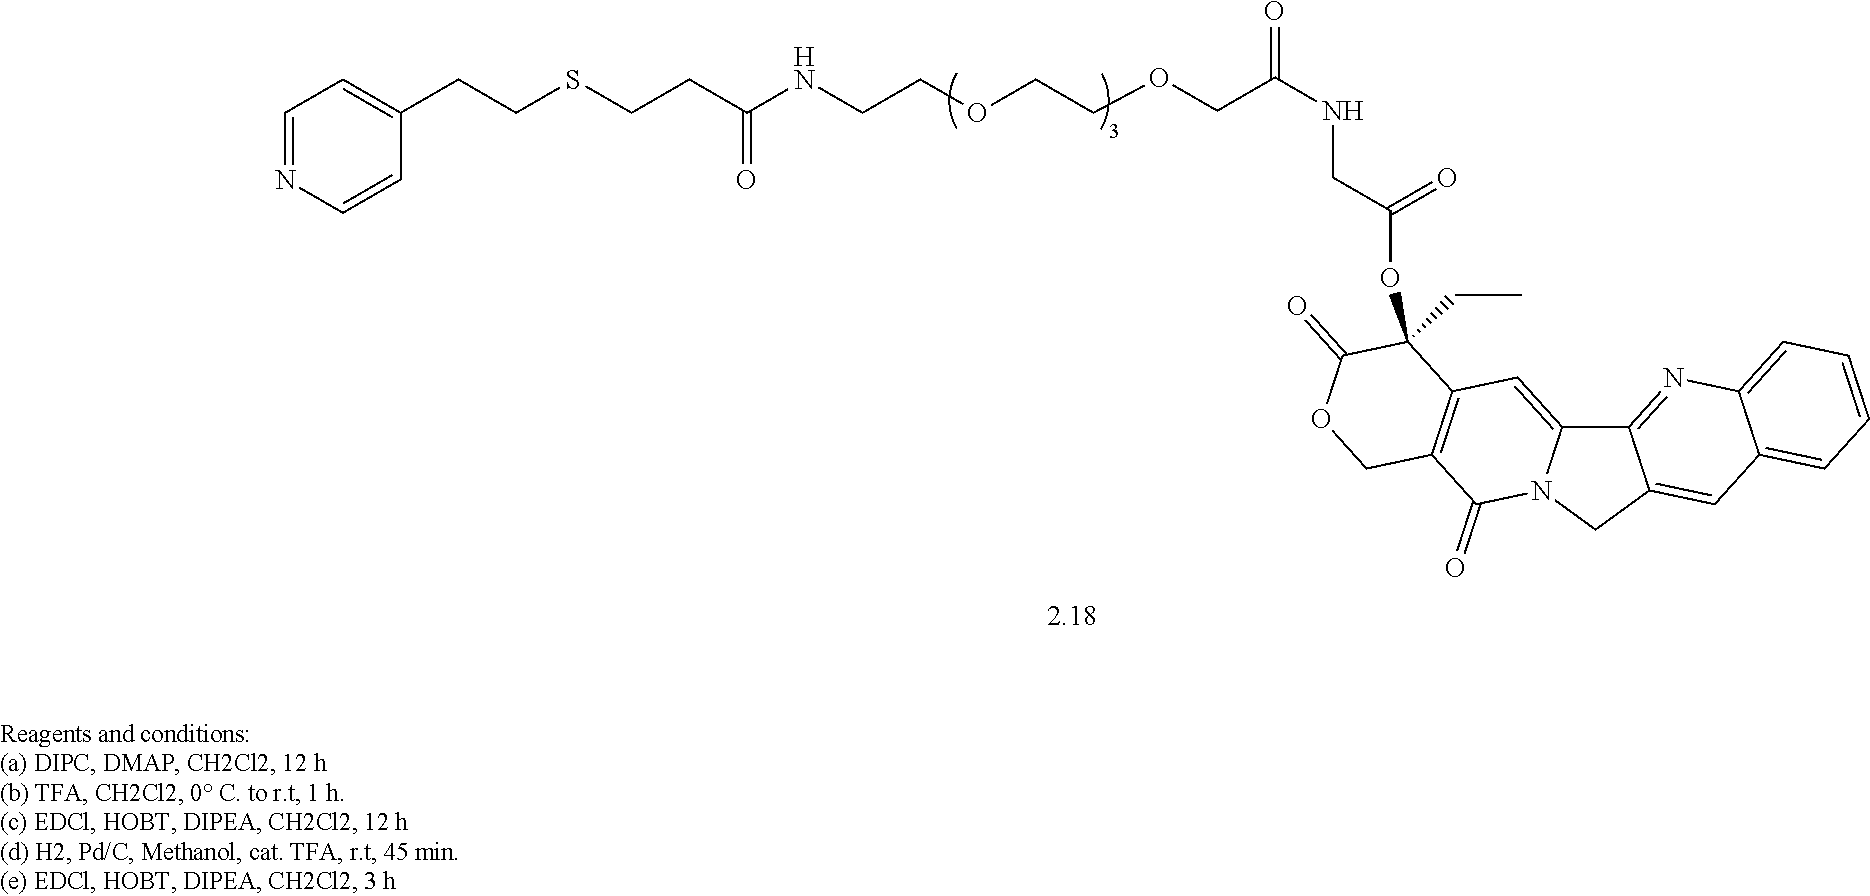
C(C(=O)OC1(CC)C2=C(C(=O)N3C(=C2)C2=NC4=CC=CC=C4C=C2C3)COC1=O)NC(=O)COCCOCCNC(CCSCCC1=CC=NC=C1)=O
